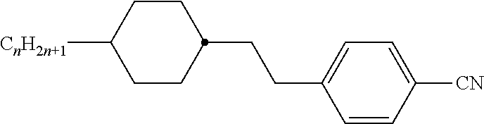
C1CC(CCC2=CC=C([CN])C=C2)CCC1[CnH2n+1]
